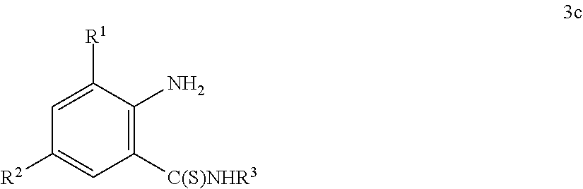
C1=C([R2])C=C([R1])C(N)=C1[C(S)NHR3]
